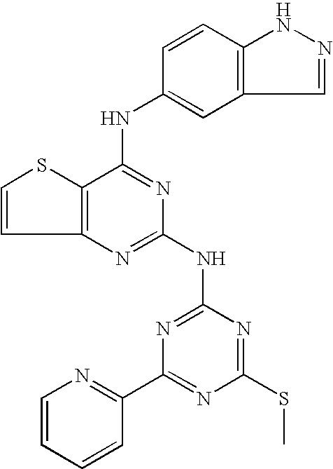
C12=C(C(NC3=CC4=C(C=C3)NN=C4)=NC(NC3=NC(C4=NC=CC=C4)=NC(SC)=N3)=N1)SC=C2
